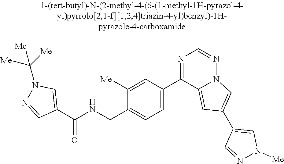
C1([Me])=CC(C2=NC=NN3C2=CC(C2=CN([Me])N=C2)=C3)=CC=C1CNC(C1=CN(C([Me])([Me])[Me])N=C1)=O
